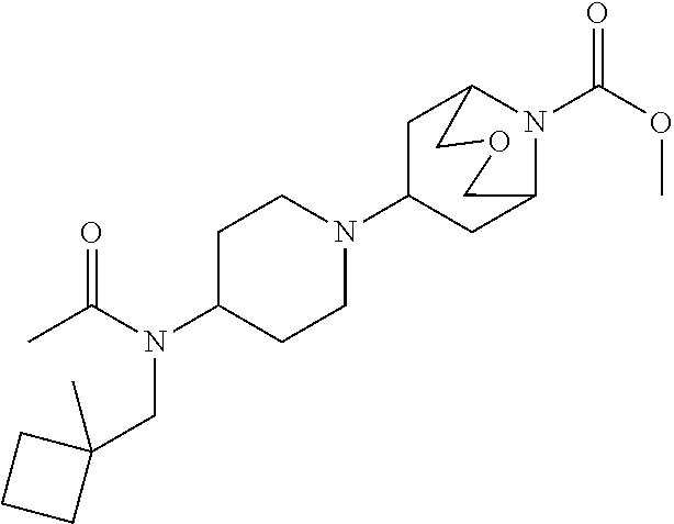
C1(N(C(C)=O)CC2(C)CCC2)CCN(C2CC3N(C(=O)OC)C(C2)COC3)CC1
